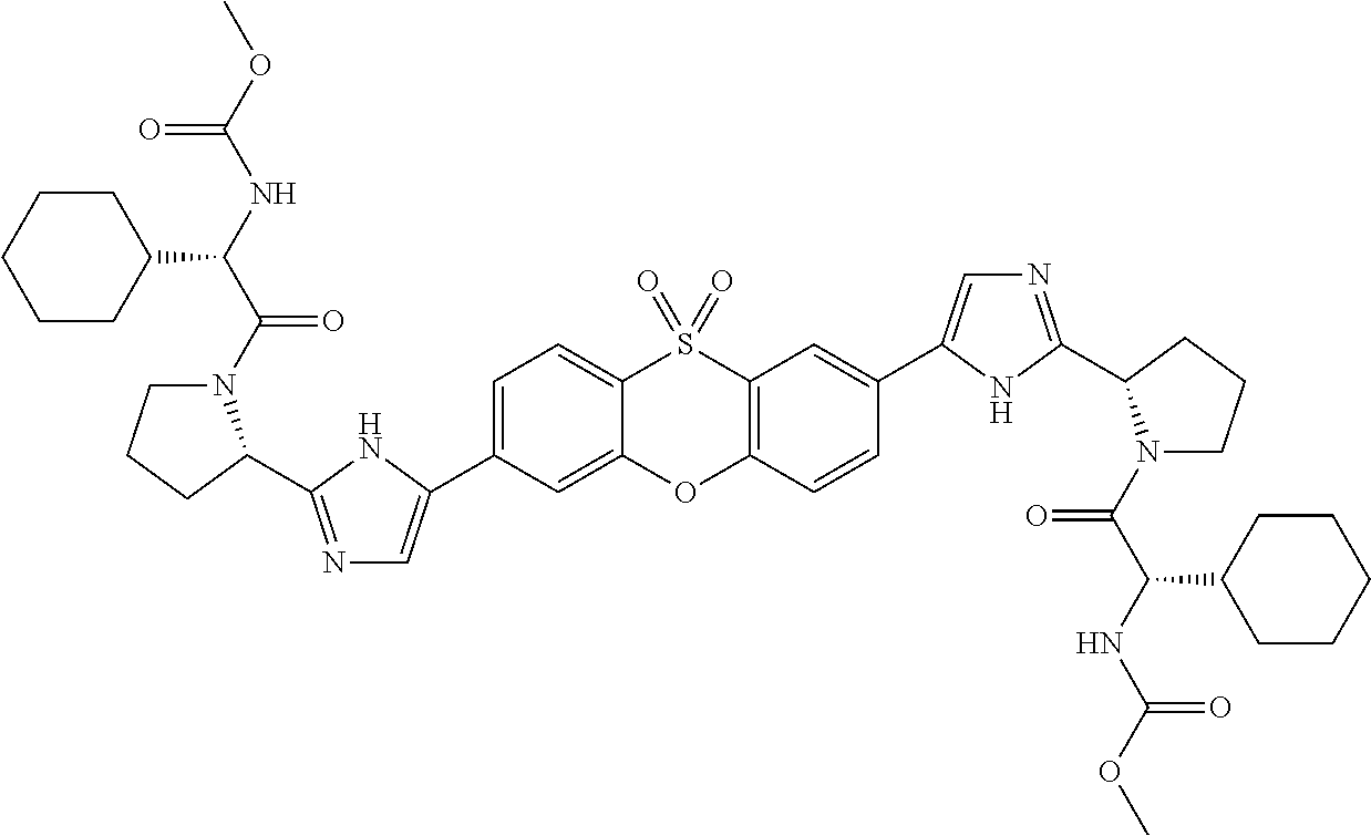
C1(C2=CN=C(C3N(C(=O)C(C4CCCCC4)NC(=O)OC)CCC3)N2)=CC=C2S(=O)(=O)C3=C(C=CC(C4=CN=C(C5N(C(=O)C(NC(=O)OC)C6CCCCC6)CCC5)N4)=C3)OC2=C1
